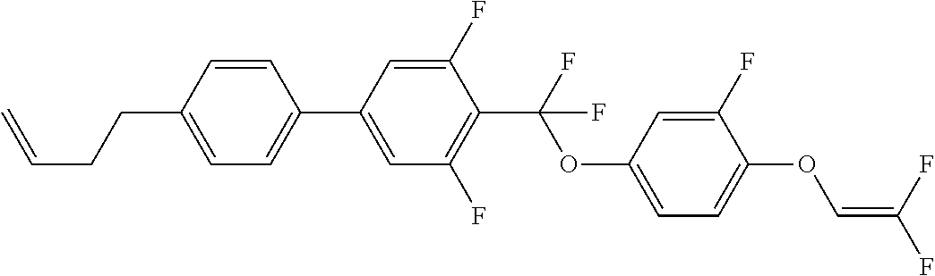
C1=CC(CCC=C)=CC=C1C1=CC(F)=C(C(F)(OC2=CC=C(OC=C(F)F)C(F)=C2)F)C(F)=C1
